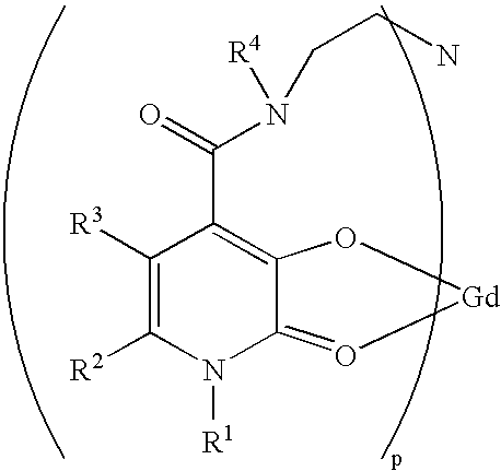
C1([R3])=C([R2])N([R1])C2=O[Gd]OC2=C1C(=O)N([R4])CCN
